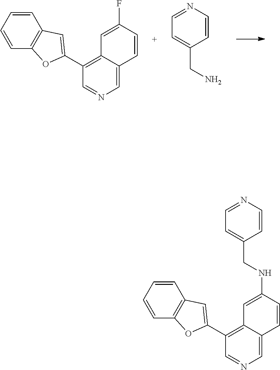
C1(C2=CC3=C(O2)C=CC=C3)=C2C(=CN=C1)C=CC(F)=C2.C1=NC=CC(CN)=C1.C1(C2=CC3=C(O2)C=CC=C3)=C2C(=CN=C1)C=CC(NCC1=CC=NC=C1)=C2
